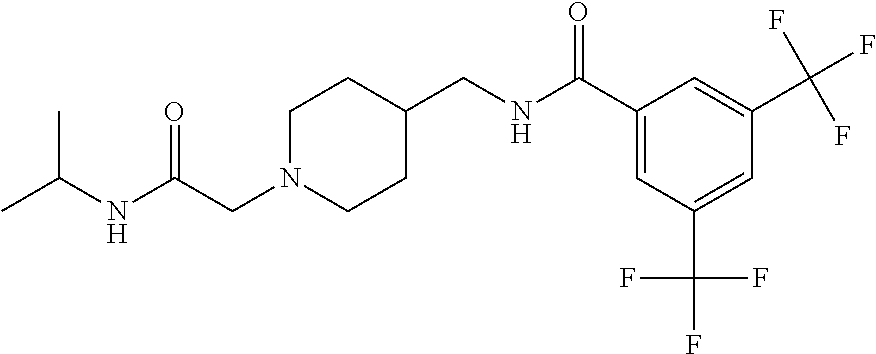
C(N1CCC(CNC(C2=CC(C(F)(F)F)=CC(C(F)(F)F)=C2)=O)CC1)C(NC(C)C)=O
